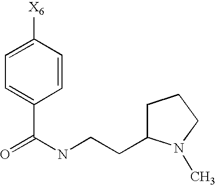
C1=CC([X6])=CC=C1C(NCCC1CCCN1C)=O
